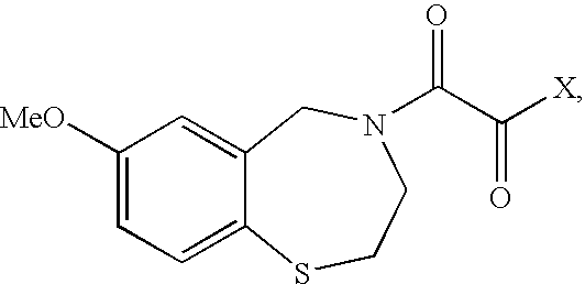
C1([MeO])=CC=C2C(=C1)CN(C(C([X])=O)=O)CCS2
